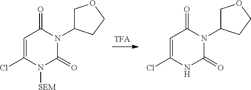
C1=C(Cl)NC(=O)N(C2COCC2)C1=O.C1=C(Cl)N([SEM])C(=O)N(C2COCC2)C1=O
